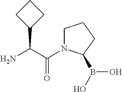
C1(C(C(=O)N2CCCC2B(O)O)N)CCC1
